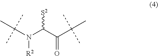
C(N([R2])C(C(=O)C(C)(C)C)[S2])(C)(C)C
